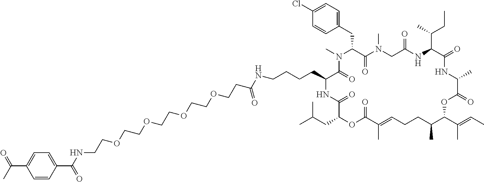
C1(Cl)=CC=C(CC2C(=O)N(C)CC(=O)NC(C(C)CC)C(=O)NC(C)C(=O)OC(C(=CC)C)C(C)CCC=C(C)C(=O)OC(CC(C)C)C(=O)NC(CCCCNC(CCOCCOCCOCCOCCNC(C3=CC=C(C(C)=O)C=C3)=O)=O)C(=O)N2C)C=C1
